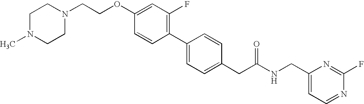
C1=CC(C2=CC=C(CC(NCC3=CC=NC(F)=N3)=O)C=C2)=C(F)C=C1OCCN1CCN(C)CC1
